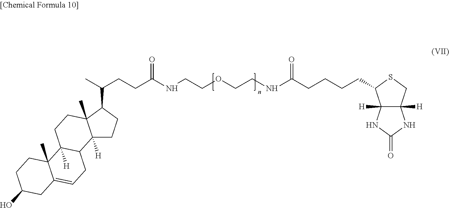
C1C(O)CC2=CCC3C([H])(C2(C)C1)CCC1(C)C3([H])CCC1C(CCC(NCCOCCNC(CCCCC1C2([H])C([H])(CS1)NC(=O)N2)=O)=O)C
